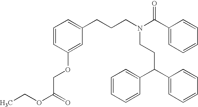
C1(CCCN(C(C2=CC=CC=C2)=O)CCC(C2=CC=CC=C2)C2=CC=CC=C2)=CC=CC(OCC(OCC)=O)=C1
